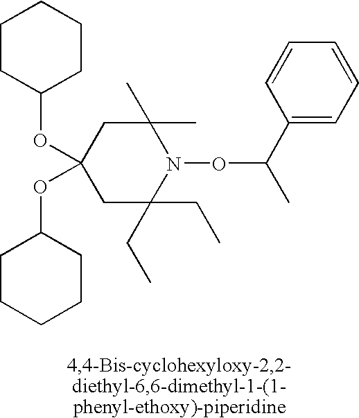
C1(OC2CCCCC2)(OC2CCCCC2)CC(C)(C)N(OC(C)C2=CC=CC=C2)C(CC)(CC)C1
